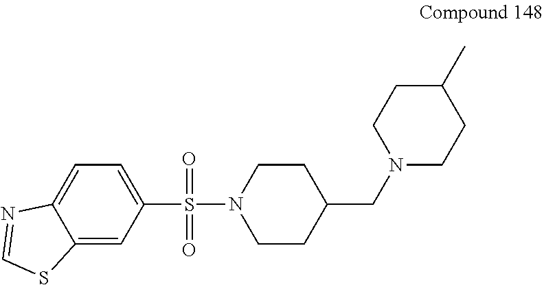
C1CN(S(C2=CC=C3C(=C2)SC=N3)(=O)=O)CCC1CN1CCC(C)CC1
